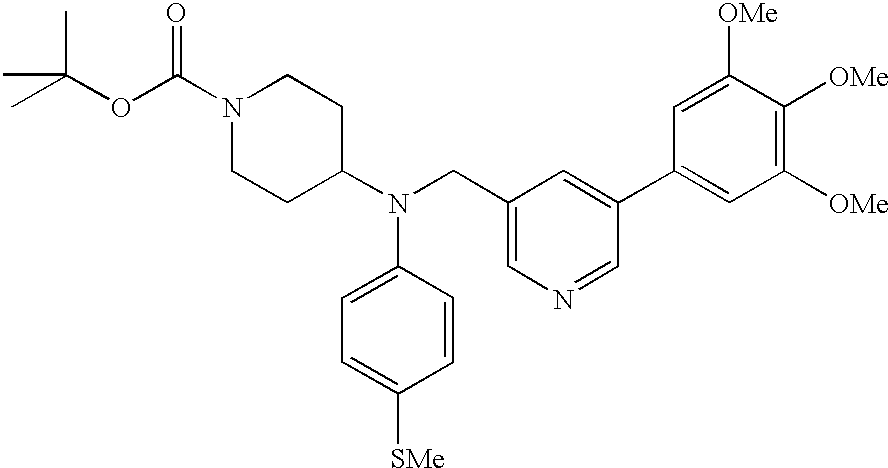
N1(C(OC(C)(C)C)=O)CCC(N(CC2=CN=CC(C3=CC([OMe])=C([OMe])C([OMe])=C3)=C2)C2=CC=C([SMe])C=C2)CC1
